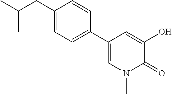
C1(CC(C)C)=CC=C(C2=CN(C)C(=O)C(O)=C2)C=C1
